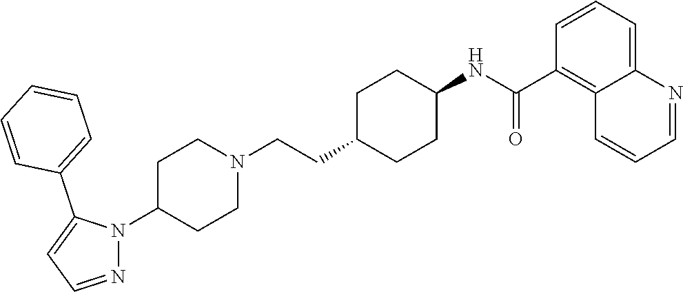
C1(N2N=CC=C2C2=CC=CC=C2)CCN(CCC2CCC(NC(C3=C4C(=CC=C3)N=CC=C4)=O)CC2)CC1
